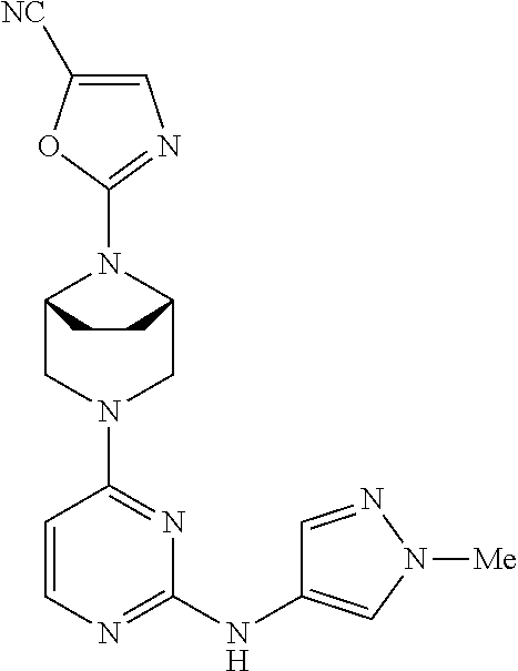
C12CN(C3=NC(NC4=CN([Me])N=C4)=NC=C3)CC(N1C1=NC=C([NC])O1)CC2
